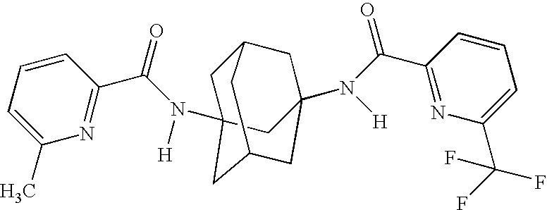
C1(C(=O)N([H])C23CC4CC(N([H])C(C5=NC(C(F)(F)F)=CC=C5)=O)(CC(C2)C4)C3)=NC(C)=CC=C1
